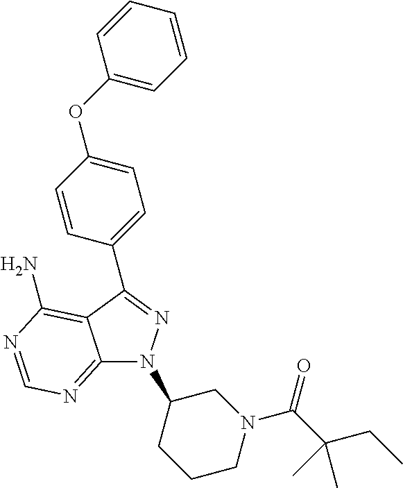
C12=NC=NC(N)=C1C(C1=CC=C(OC3=CC=CC=C3)C=C1)=NN2C1CCCN(C(C(CC)(C)C)=O)C1
